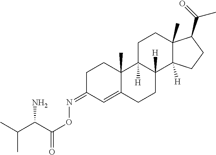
N(=C1C=C2C(C)(CC1)C1([H])C([H])(CC2)C2([H])C(C)(CC1)C(C(=O)C)CC2)OC(=O)C(C(C)C)N
